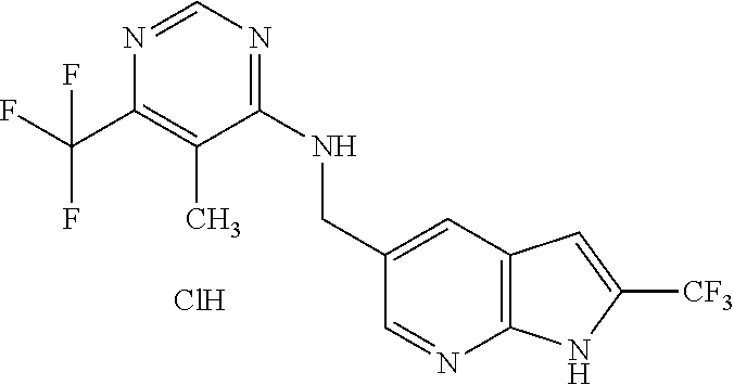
C1=NC2=C(C=C1CNC1=NC=NC(C(F)(F)F)=C1C)C=C([CF3])N2.Cl
